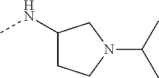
CNC1CCN(C(C)C)C1
